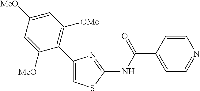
C1=CC(C(NC2=NC(C3=C([OMe])C=C([MeO])C=C3[MeO])=CS2)=O)=CC=N1
